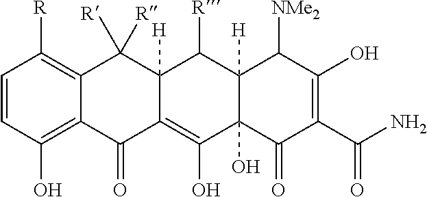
C1=CC(O)=C2C(=C1[R])C([R])([R])C1([H])C(=C(O)C3(O)C([H])(C1[R])C([NMe2])C(O)=C(C(N)=O)C3=O)C2=O
